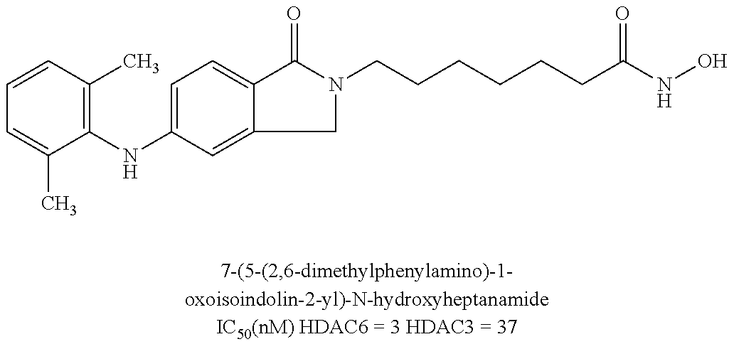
C1=CC(C)=C(NC2=CC=C3C(=C2)CN(CCCCCCC(NO)=O)C3=O)C(C)=C1
